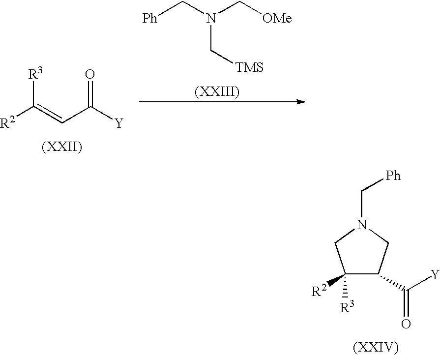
[Ph]CN(C[OMe])C[TMS].[R2]C(=CC([Y])=O)[R3].C1([R3])([R2])C(C([Y])=O)CN(C[Ph])C1
